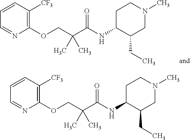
C1=CC([CF3])=C(OCC(C(NC2CCN(C)CC2CC)=O)(C)C)N=C1.C1=CC([CF3])=C(OCC(C(NC2CCN(C)CC2CC)=O)(C)C)N=C1
